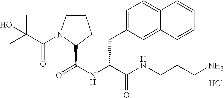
N(C(C(NCCCN)=O)CC1=CC=C2C(=C1)C=CC=C2)C(=O)C1N(C(C(C)(C)O)=O)CCC1.Cl
